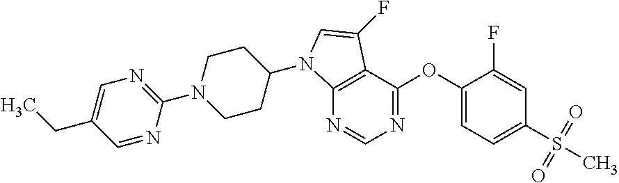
N1=CN=C(OC2=CC=C(S(=O)(=O)C)C=C2F)C2=C1N(C1CCN(C3=NC=C(CC)C=N3)CC1)C=C2F
